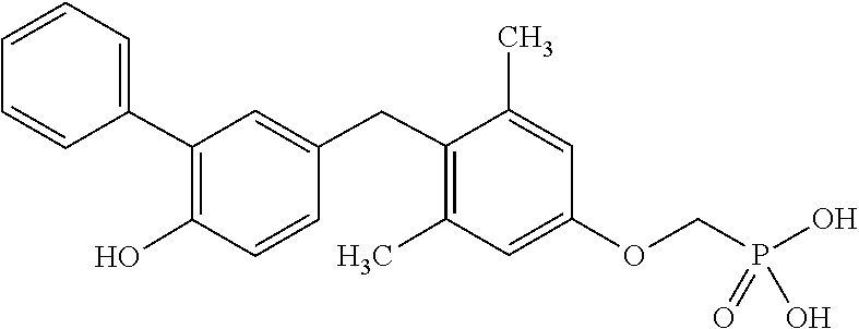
C1=CC=CC=C1C1=C(O)C=CC(CC2=C(C)C=C(OCP(O)(=O)O)C=C2C)=C1
